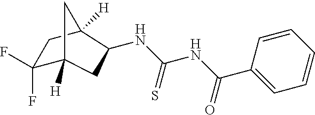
C1(F)(F)C2([H])CC(NC(NC(C3=CC=CC=C3)=O)=S)C([H])(C1)C2
